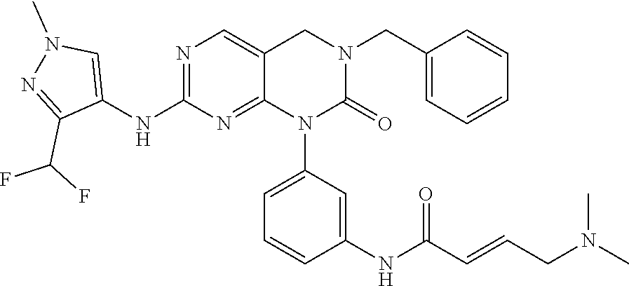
C1(NC2=NC=C3C(=N2)N(C2=CC=CC(NC(C=CCN(C)C)=O)=C2)C(=O)N(CC2=CC=CC=C2)C3)=CN(C)N=C1C(F)F
